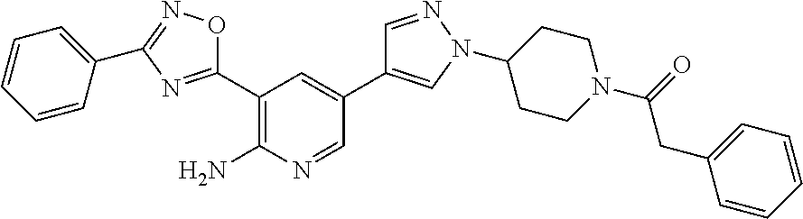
C1(C2=NC(C3=CC=CC=C3)=NO2)=C(N)N=CC(C2=CN(C3CCN(C(=O)CC4=CC=CC=C4)CC3)N=C2)=C1
